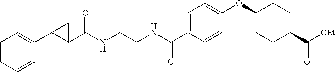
C1=C(C(NCCNC(C2C(C3=CC=CC=C3)C2)=O)=O)C=CC(OC2CCC(C(=O)[OEt])CC2)=C1
